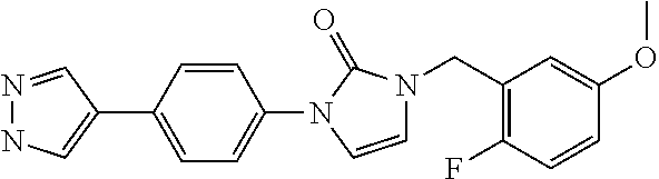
N1=CC(C2=CC=C(N3C=CN(CC4=C(F)C=CC(OC)=C4)C3=O)C=C2)=CN1
